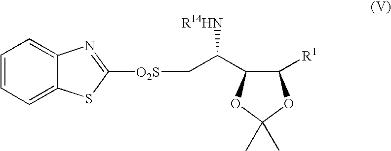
C12=CC=CC=C1SC([O2S]CC([R14HN])C1C([R1])OC(C)(C)O1)=N2
